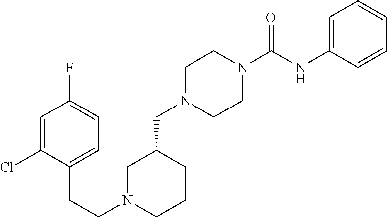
C1N(CC2CCCN(CCC3=CC=C(F)C=C3Cl)C2)CCN(C(NC2=CC=CC=C2)=O)C1
